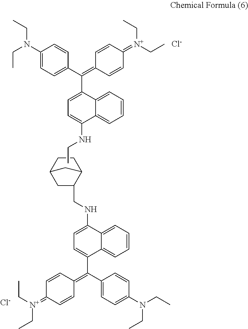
C1=C(C(=C2C=CC(=[N+](CC)CC)C=C2)C2=CC=C(N(CC)CC)C=C2)C2=CC=CC=C2C(NCC2CC3CCC2C3)=C1.[Cl-].[Cl-].C1=C(C(C2=CC=C(N(CC)CC)C=C2)=C2C=CC(=[N+](CC)CC)C=C2)C2=CC=CC=C2C(NCC)=C1
